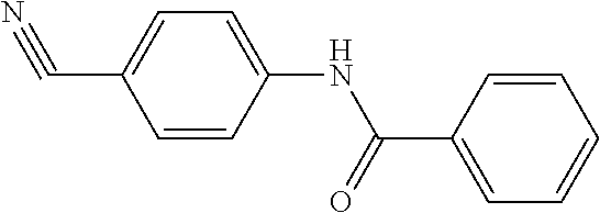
C1=CC(NC(C2=CC=CC=C2)=O)=CC=C1C#N
